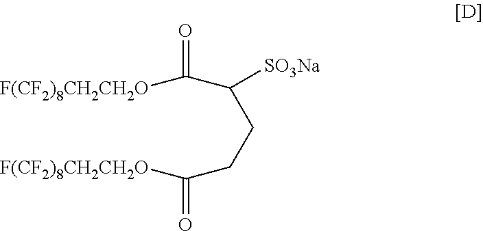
[F(CF2)8CH2CH2O]C(=O)C(CCC([F(CF2)8CH2CH2O])=O)[SO3Na]
